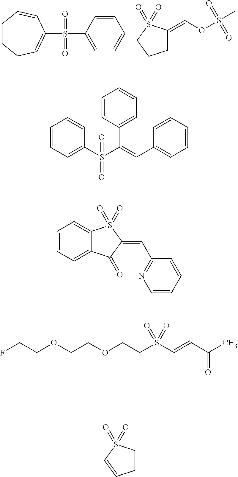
C1(S(C2=CC=CC=C2)(=O)=O)=CCCCC=C1.C1C(=COS(C)(=O)=O)S(=O)(=O)CC1.C1(S(C(=CC2=CC=CC=C2)C2=CC=CC=C2)(=O)=O)=CC=CC=C1.C1=CC=C2C(=C1)S(=O)(=O)C(=CC1=NC=CC=C1)C2=O.FCCOCCOCCS(C=CC(C)=O)(=O)=O.C1CS(=O)(=O)C=C1
